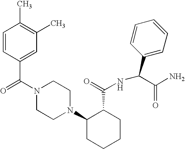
C(N1CCN(C2CCCCC2C(=O)NC(C2=CC=CC=C2)C(N)=O)CC1)(=O)C1=CC(C)=C(C)C=C1
